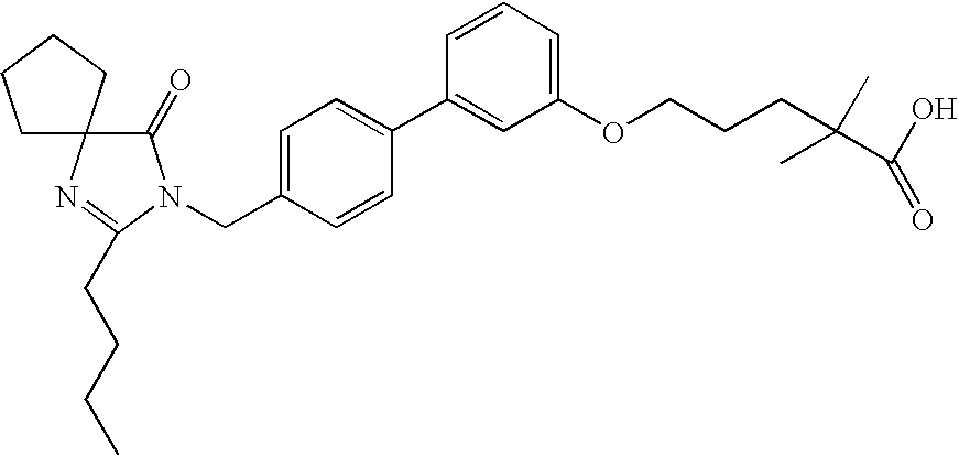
C1CCCC12C(=O)N(CC1=CC=C(C3=CC(OCCCC(C(O)=O)(C)C)=CC=C3)C=C1)C(CCCC)=N2
